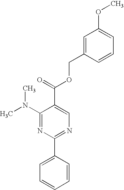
C1(N(C)C)=NC(C2=CC=CC=C2)=NC=C1C(=O)OCC1=CC(OC)=CC=C1
